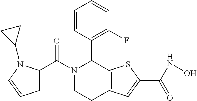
N1(C(C2=CC=CN2C2CC2)=O)CCC2=C(C1C1=C(F)C=CC=C1)SC(C(NO)=O)=C2
